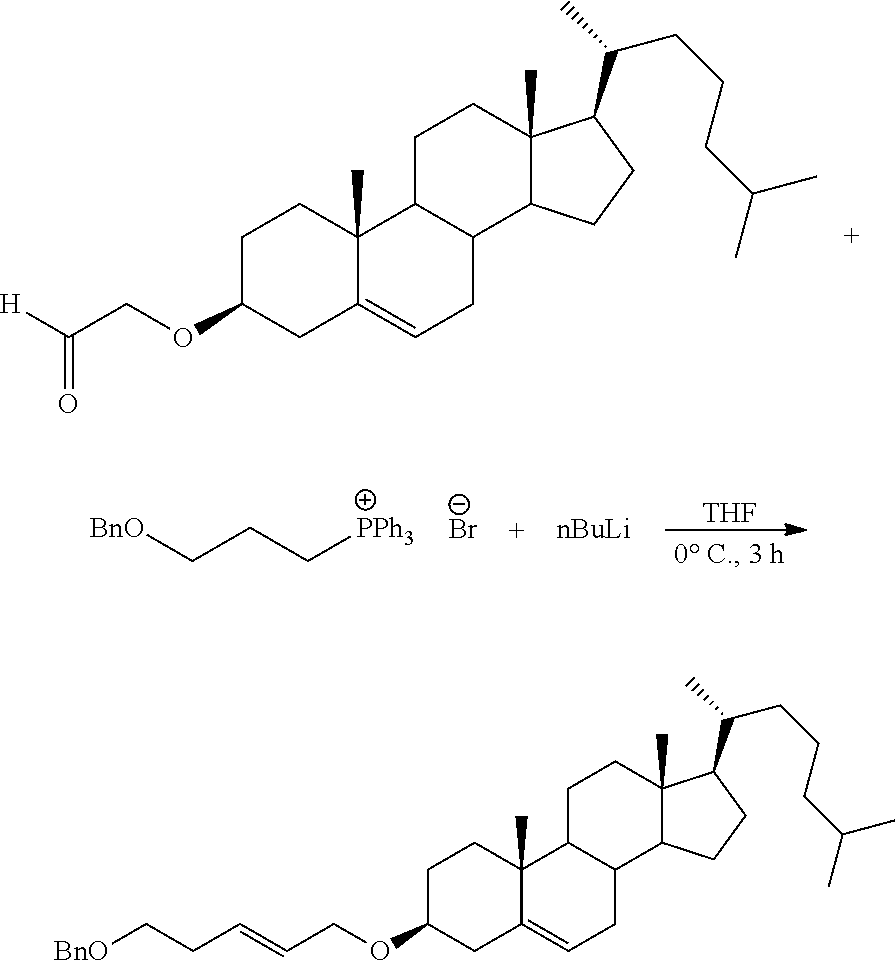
C1C2C(C3C(C)(C1)C(C(CCCC(C)C)C)CC3)CC=C1C2(C)CCC(OCC(=O)[H])C1.[THF].[BnO]CCC[PPh3].[Br-].[nBuLi].C1C2C(C3C(C)(C1)C(C(CCCC(C)C)C)CC3)CC=C1C2(C)CCC(OCC=CCC[BnO])C1
